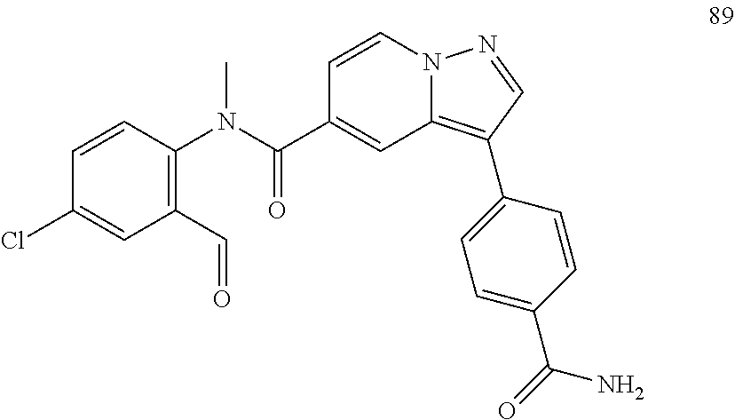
C1=CN2C(=C(C3=CC=C(C(=O)N)C=C3)C=N2)C=C1C(N(C1=C(C=O)C=C(Cl)C=C1)C)=O
